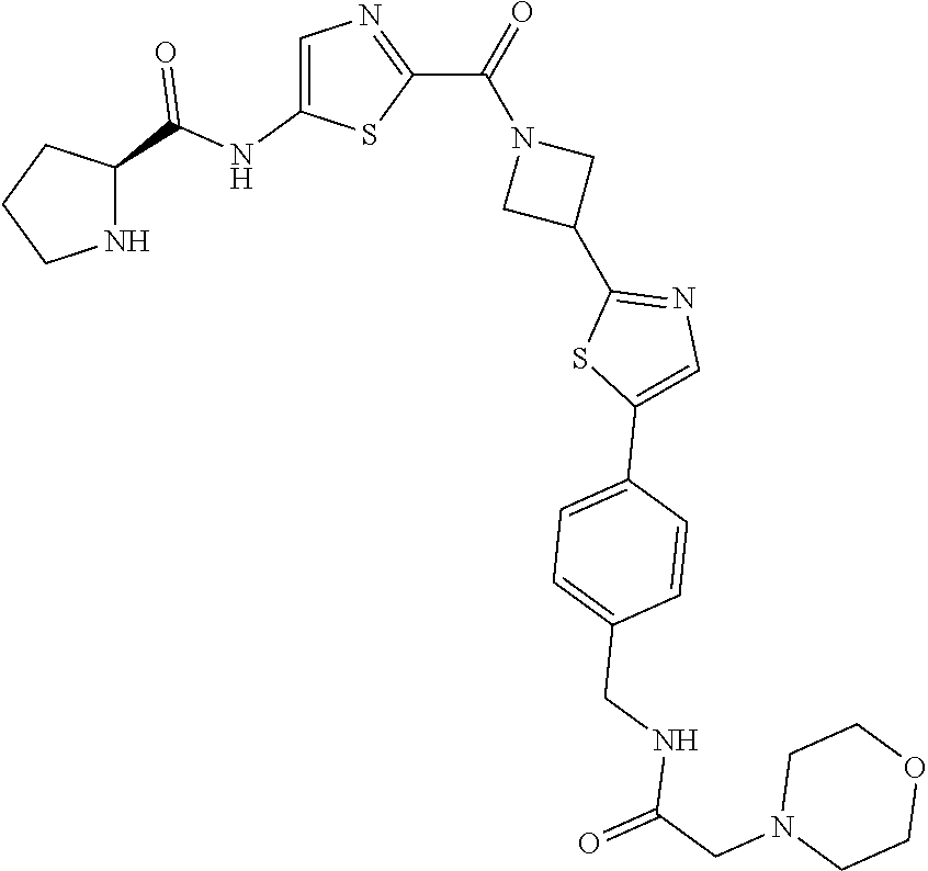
C1CNC(C(NC2=CN=C(C(=O)N3CC(C4=NC=C(C5=CC=C(CNC(CN6CCOCC6)=O)C=C5)S4)C3)S2)=O)C1
